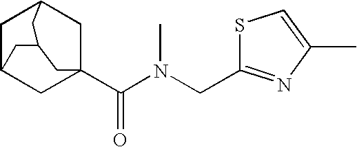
C1C2CC3(C(N(CC4=NC(C)=CS4)C)=O)CC1CC(C2)C3
